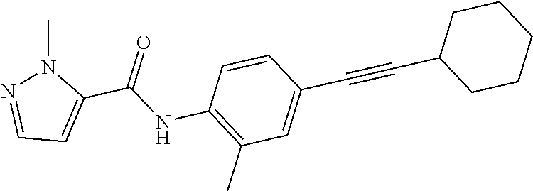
C1=CC(C#CC2CCCCC2)=CC(C)=C1NC(C1=CC=NN1C)=O
